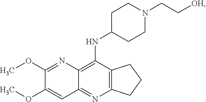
C12=C(N=C3C(=C1NC1CCN(CC[OH])CC1)N=C(OC)C(OC)=C3)CCC2
